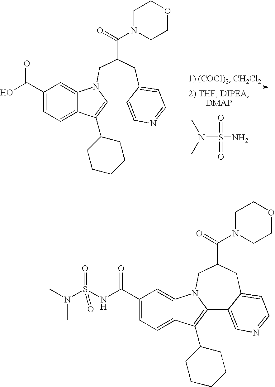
N(S(N)(=O)=O)(C)C.C1(C(O)=O)=CC=C2C(=C1)N1C(=C2C2CCCCC2)C2=CN=CC=C2CC(C(=O)N2CCOCC2)C1.C1(C(NS(N(C)C)(=O)=O)=O)=CC=C2C(=C1)N1C(=C2C2CCCCC2)C2=CN=CC=C2CC(C(=O)N2CCOCC2)C1
